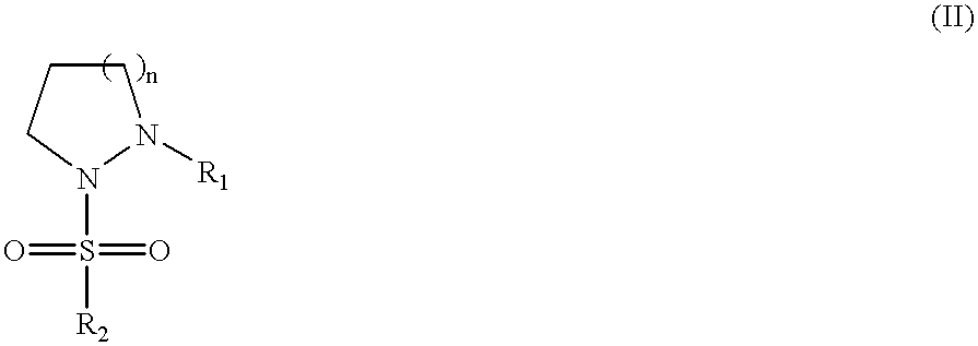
S([R2])(=O)(=O)N1CCCN1[R1]
